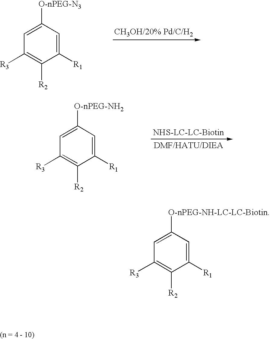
C1([R1])=CC([O-nPEG-N3])=CC([R3])=C1[R2].C1([R1])=CC([O-nPEG-NH2])=CC([R3])=C1[R2].C1([R1])=CC([O-nPEG-NH-LC-LC-Biotin])=CC([R3])=C1[R2]
